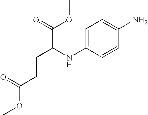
C1=C(NC(C(=O)OC)CCC(OC)=O)C=CC(N)=C1
